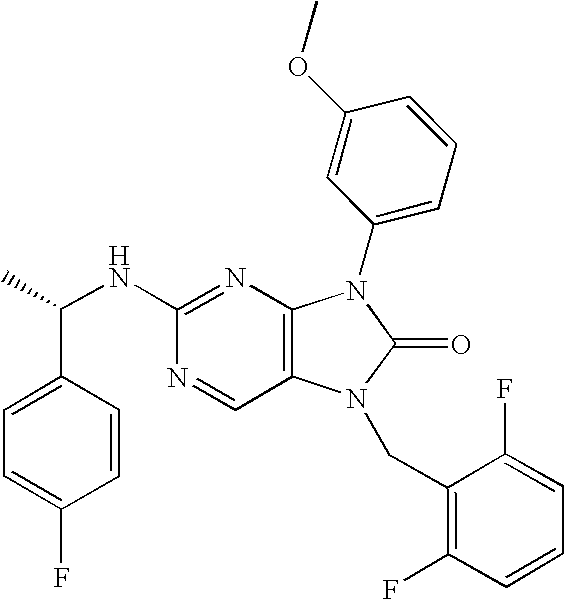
C1(NC(C)C2=CC=C(F)C=C2)=NC2=C(C=N1)N(CC1=C(F)C=CC=C1F)C(=O)N2C1=CC=CC(OC)=C1
